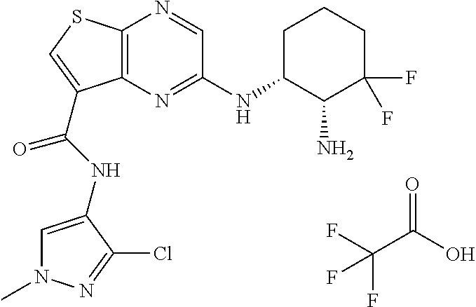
C12=C(N=C(NC3CCCC(F)(F)C3N)C=N1)C(C(=O)NC1=CN(C)N=C1Cl)=CS2.C(C(O)=O)(F)(F)F
